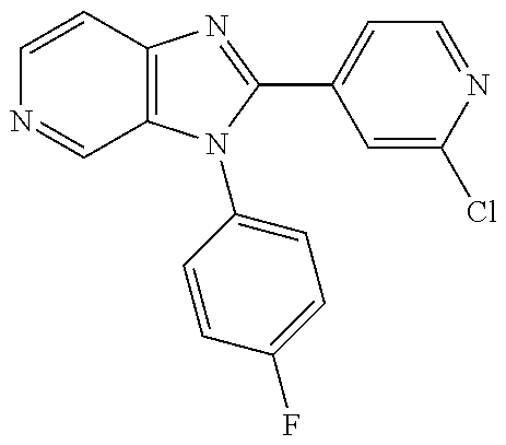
C1=CC2=C(C=N1)N(C1=CC=C(F)C=C1)C(C1=CC=NC(Cl)=C1)=N2
